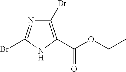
C1(Br)=C(C(=O)OCC)NC(Br)=N1
